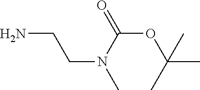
NCCN(C)C(=O)OC(C)(C)C
